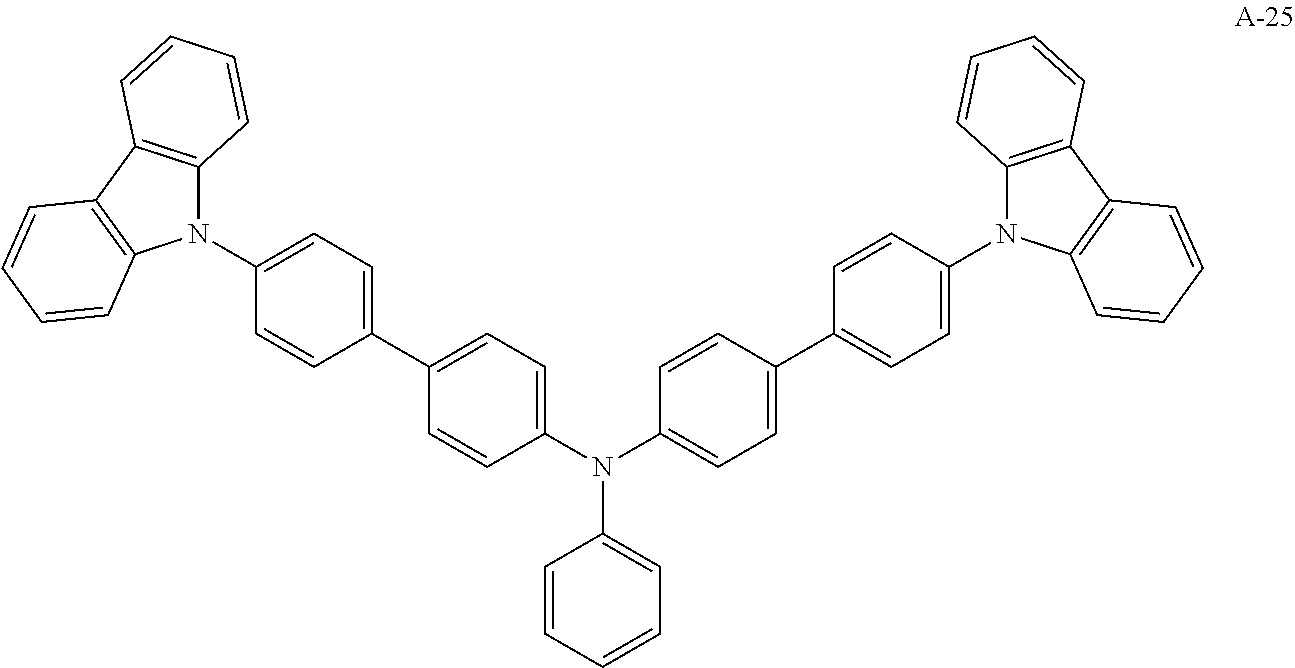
C1(N(C2=CC=C(C3=CC=C(N4C5=C(C6=C4C=CC=C6)C=CC=C5)C=C3)C=C2)C2=CC=CC=C2)=CC=C(C2=CC=C(N3C4=C(C5=C3C=CC=C5)C=CC=C4)C=C2)C=C1
